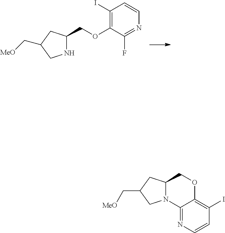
N1C(COC2=C(I)C=CN=C2F)CC(C[MeO])C1.N12C(CC(C[MeO])C1)COC1=C(I)C=CN=C21
